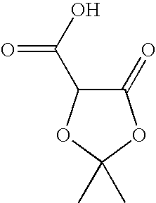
C1(=O)C(C(O)=O)OC(C)(C)O1
